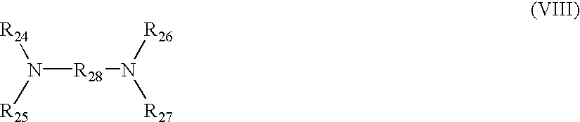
N([R28]N([R27])[R26])([R25])[R24]
